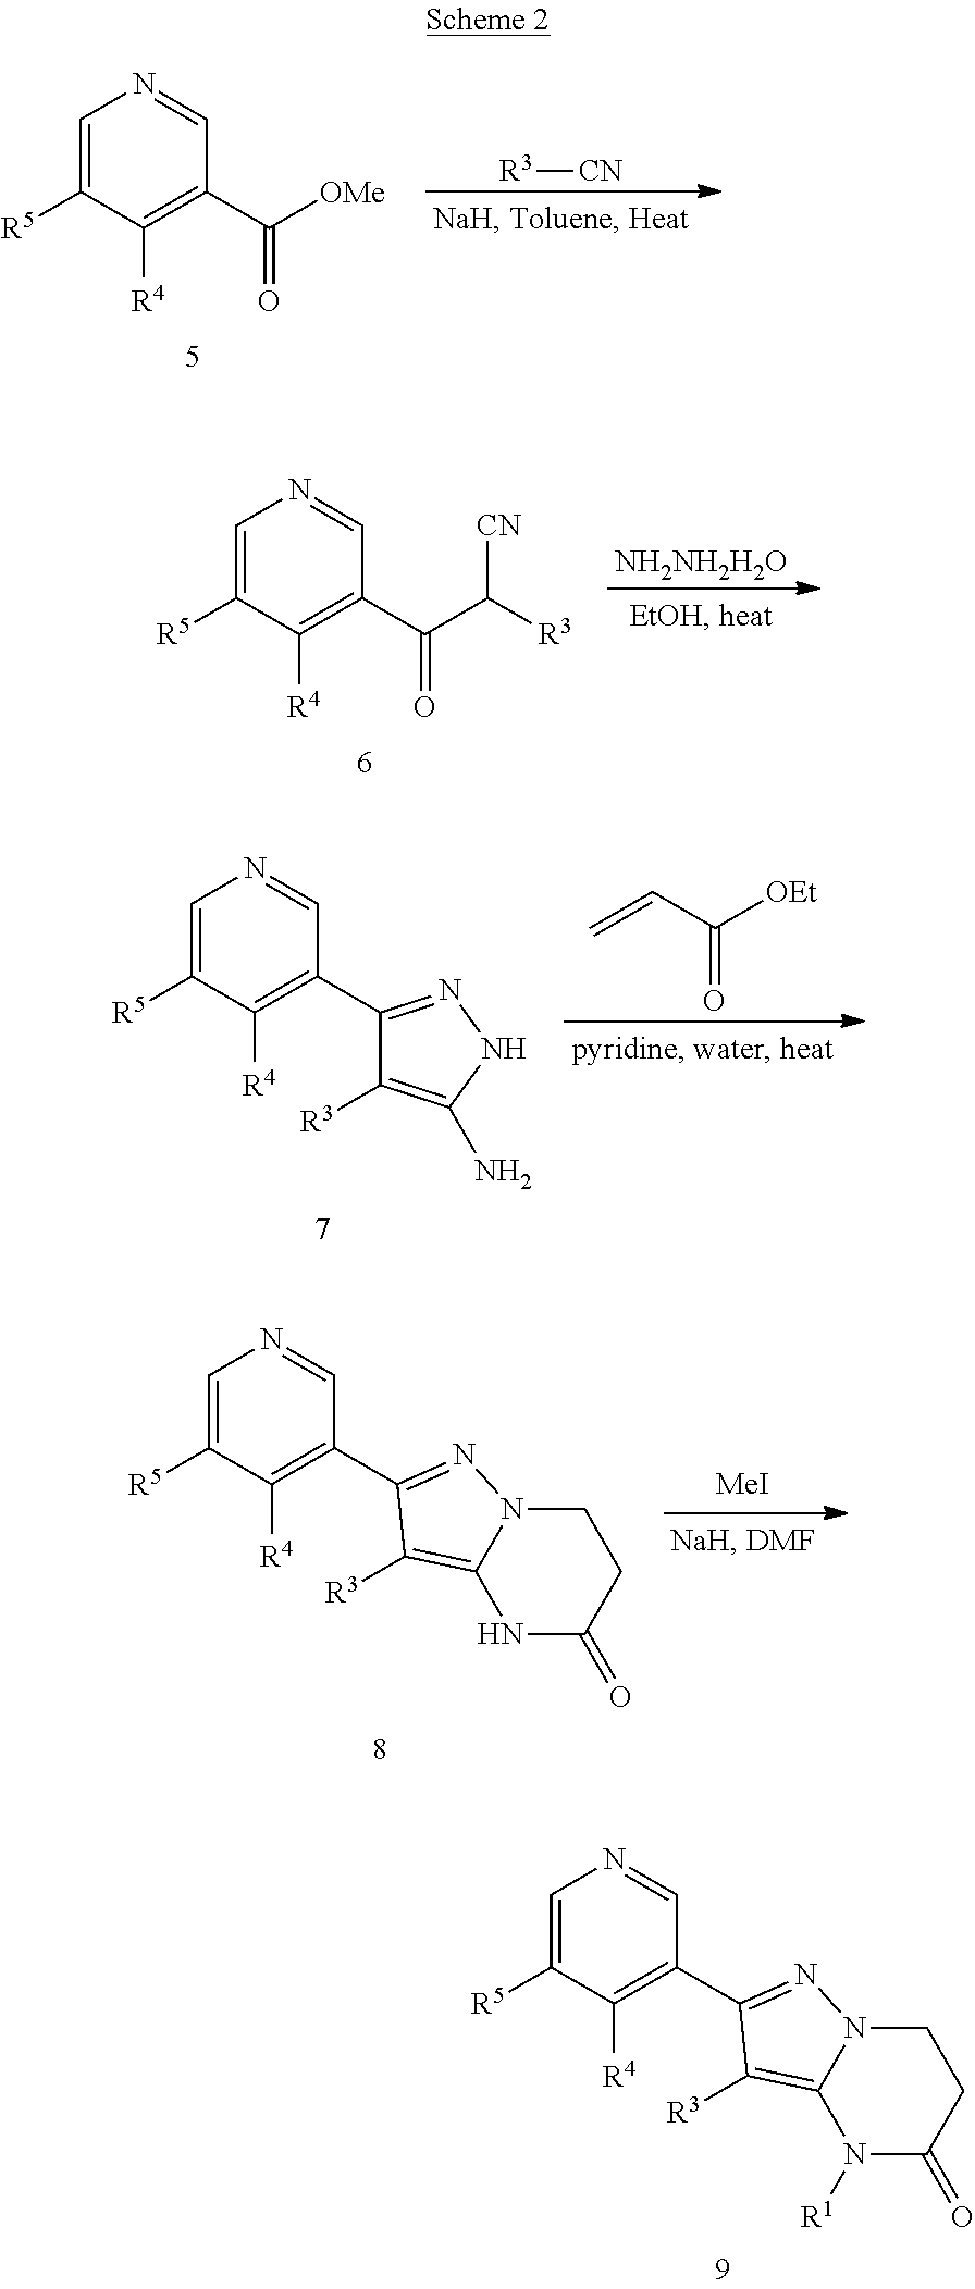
C1=C([R5])C([R4])=C(C([OMe])=O)C=N1.[R3][CN].[NH2NH2H2O].C1=C([R5])C([R4])=C(C(C([R3])[CN])=O)C=N1.C=CC([OEt])=O.C1=C([R5])C([R4])=C(C2=NNC(N)=C2[R3])C=N1.C1=C([R5])C([R4])=C(C2=NN3CCC(=O)NC3=C2[R3])C=N1.[MeI].C1=C([R5])C([R4])=C(C2=NN3CCC(=O)N([R1])C3=C2[R3])C=N1
